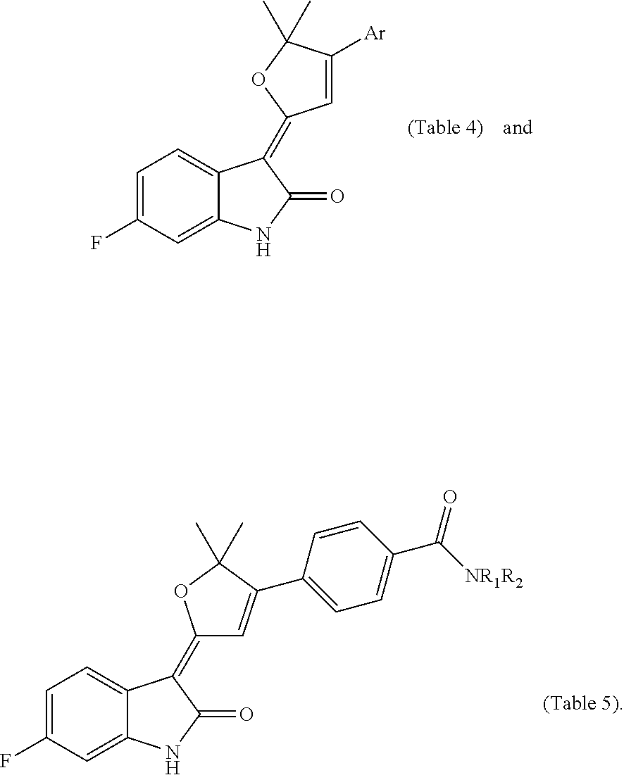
C1=C(F)C=C2C(=C1)C(=C1C=C([Ar])C(C)(C)O1)C(=O)N2.C1=C(F)C=C2C(=C1)C(=C1C=C(C3=CC=C(C([NR1R2])=O)C=C3)C(C)(C)O1)C(=O)N2
